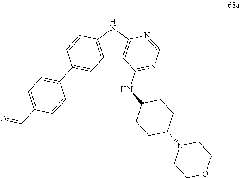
C12=C(NC3=C1C(NC1CCC(N4CCOCC4)CC1)=NC=N3)C=CC(C1=CC=C(C=O)C=C1)=C2
